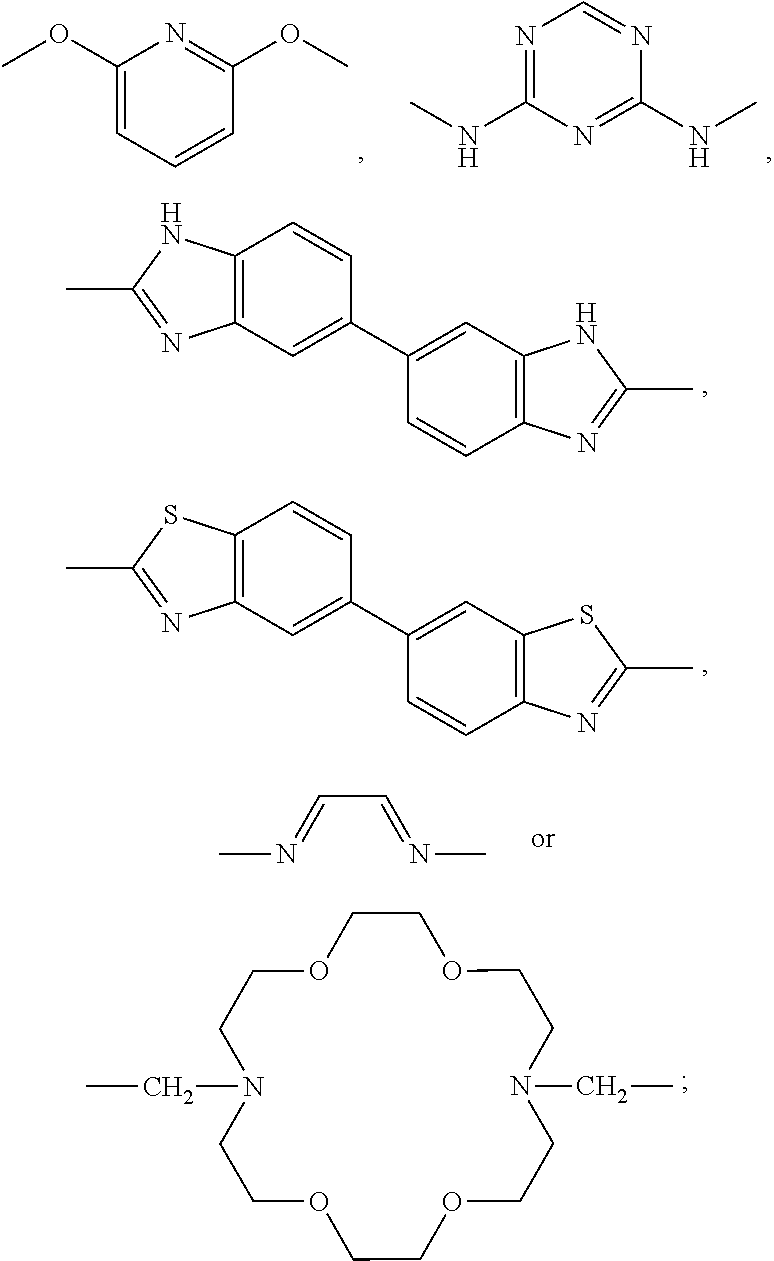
C12=C(C=C(C3=CC4=C(C=C3)N=C(C)N4)C=C1)N=C(C)N2.C12=C(C=C(C3=CC4=C(C=C3)N=C(C)S4)C=C1)N=C(C)S2.C1(OC)=CC=CC(OC)=N1.C1(NC)=NC=NC(NC)=N1.CN=CC=NC.C1OCCN(CC)CCOCCOCCN(CC)CCOC1
